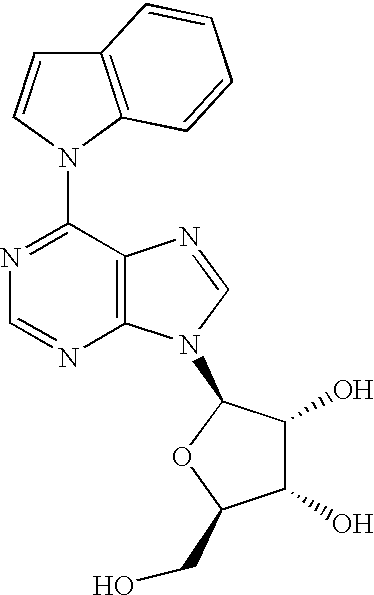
C12=C(N=CN1C1C(O)C(O)C(CO)O1)C(N1C=CC3=C1C=CC=C3)=NC=N2
